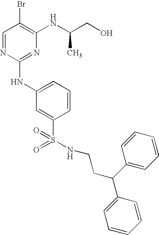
C1=NC(NC2=CC=CC(S(=O)(=O)NCCC(C3=CC=CC=C3)C3=CC=CC=C3)=C2)=NC(NC(CO)C)=C1Br
